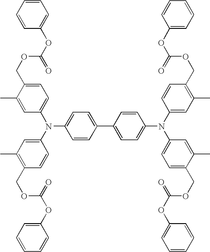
C1=C(COC(OC2=CC=CC=C2)=O)C(C)=CC(N(C2=CC(C)=C(COC(OC3=CC=CC=C3)=O)C=C2)C2=CC=C(C3=CC=C(N(C4=CC(C)=C(COC(OC5=CC=CC=C5)=O)C=C4)C4=CC=C(COC(OC5=CC=CC=C5)=O)C(C)=C4)C=C3)C=C2)=C1
